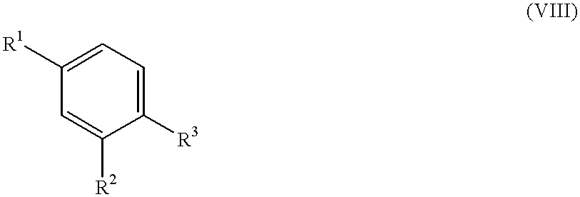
C1([R1])=CC=C([R3])C([R2])=C1
